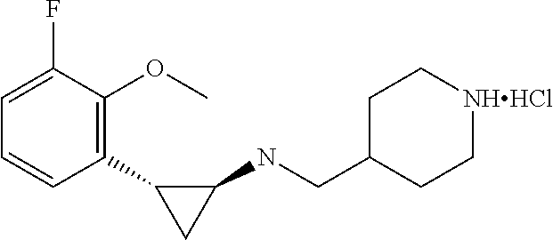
C1(C2=C(OC)C(F)=CC=C2)C(NCC2CC[NHHCl]CC2)C1
